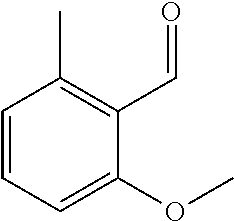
C1(OC)=CC=CC(C)=C1C=O
